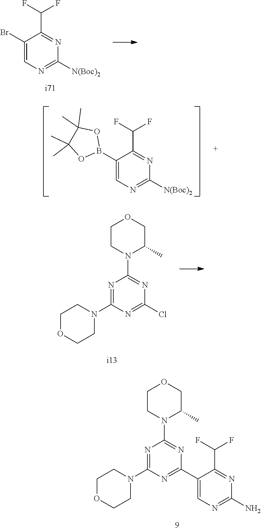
C1(Br)=CN=C([N(Boc)2])N=C1C(F)F.C1(B2OC(C)(C)C(C)(C)O2)=CN=C([N(Boc)2])N=C1C(F)F.N1=C(N2CCOCC2)N=C(Cl)N=C1N1C(C)COCC1.N1=C(N2CCOCC2)N=C(C2=CN=C(N)N=C2C(F)F)N=C1N1C(C)COCC1
